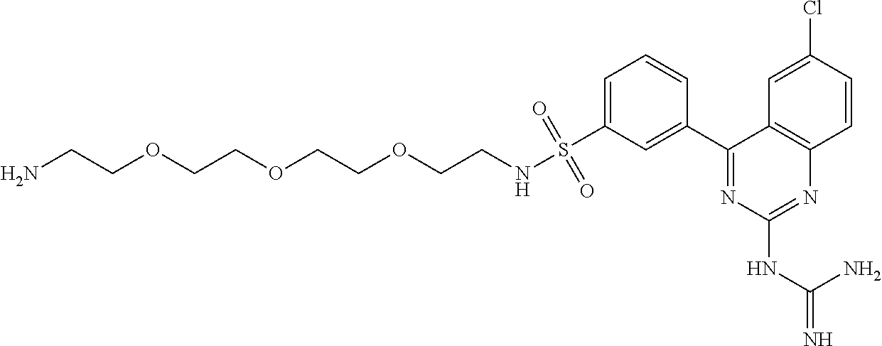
C1=C(Cl)C=CC2=C1C(C1=CC(S(NCCOCCOCCOCCN)(=O)=O)=CC=C1)=NC(NC(=N)N)=N2
